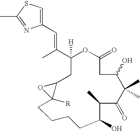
C1(C(=CC2=CSC(C)=N2)C)([H])CC2C([R])(CCCCC(O)C(C)C(=O)C(C)(C)C(O)CC(=O)O1)O2
